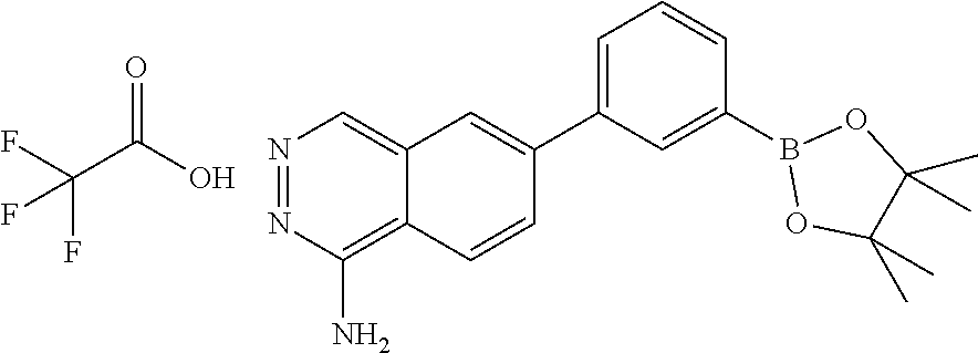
C1(C)(C)C(C)(C)OB(C2=CC(C3=CC4=CN=NC(N)=C4C=C3)=CC=C2)O1.FC(C(O)=O)(F)F
